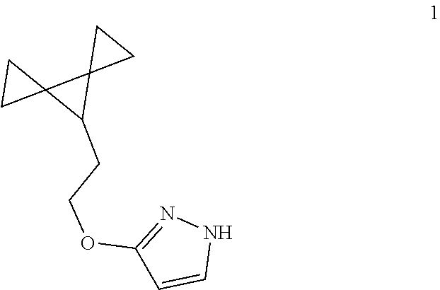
C1(CCOC2=NNC=C2)C2(CC2)C12CC2
